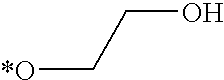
[*O]CCO
